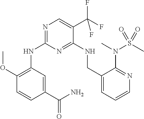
N1=C(NC2=C(OC)C=CC(C(N)=O)=C2)N=C(NCC2=CC=CN=C2N(C)S(C)(=O)=O)C(C(F)(F)F)=C1
